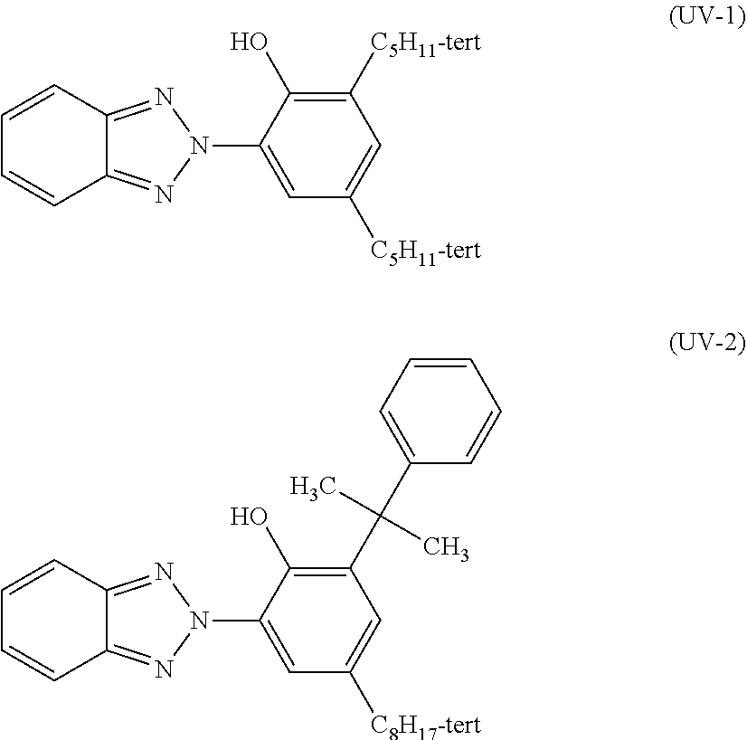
C1=CC2=NN(C3=CC([C5H11-tert])=CC([C5H11-tert])=C3O)N=C2C=C1.C1=CC2=NN(C3=CC([C8H17-tert])=CC(C(C4=CC=CC=C4)(C)C)=C3O)N=C2C=C1
